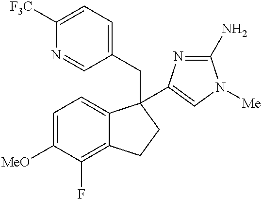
C12=CC=C([MeO])C(F)=C1CCC2(CC1=CC=C([F3C])N=C1)C1=CN([Me])C(N)=N1
